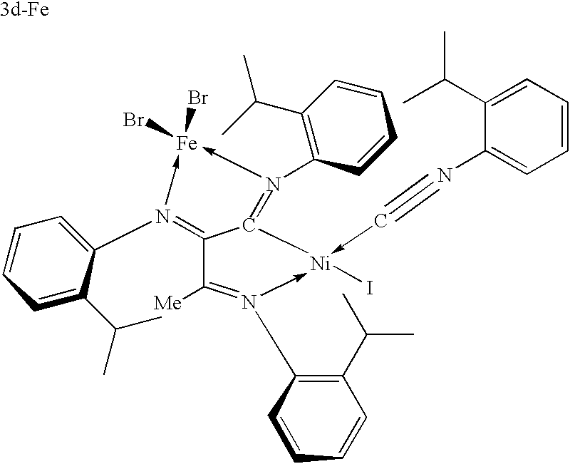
C12=N(C3=CC=CC=C3C(C)C)->[Fe](Br)(Br)-N(C3=C(C(C)C)C=CC=C3)=C1[Ni](I)(-C#NC1=CC=CC=C1C(C)C)-N(C1=C(C(C)C)C=CC=C1)=C2[Me]
